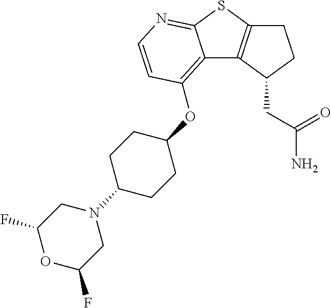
C12=C(OC3CCC(N4CC(F)OC(F)C4)CC3)C=CN=C1SC1=C2C(CC(=O)N)CC1
